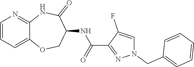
C12=CC=CN=C1NC(=O)C(NC(C1=NN(CC3=CC=CC=C3)C=C1F)=O)CO2
